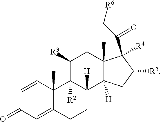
C1=CC2(C)C(=CC1=O)CCC1([H])C2([R2])C([R3])CC2(C)C1([H])CC([R5])C2([R4])C(C[R6])=O
